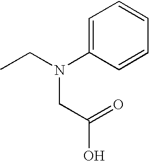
C1=C(N(CC)CC(O)=O)C=CC=C1
